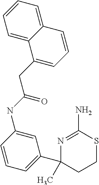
C1(CC(NC2=CC(C3(C)CCSC(N)=N3)=CC=C2)=O)=CC=CC2=CC=CC=C12
